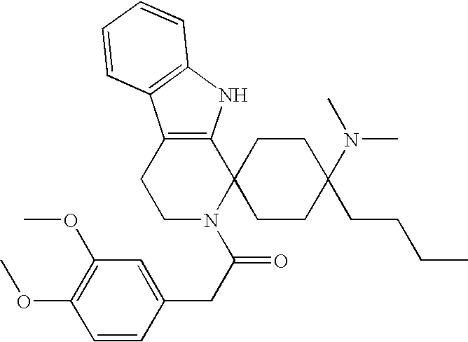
C1N(C(CC2=CC(OC)=C(OC)C=C2)=O)C2(C3=C(C1)C1=C(N3)C=CC=C1)CCC(CCCC)(N(C)C)CC2
